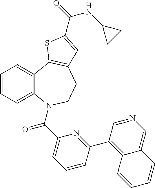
C12=CC=CC=C1N(C(=O)C1=CC=CC(C3=C4C(=CN=C3)C=CC=C4)=N1)CCC1=C2SC(C(NC2CC2)=O)=C1
